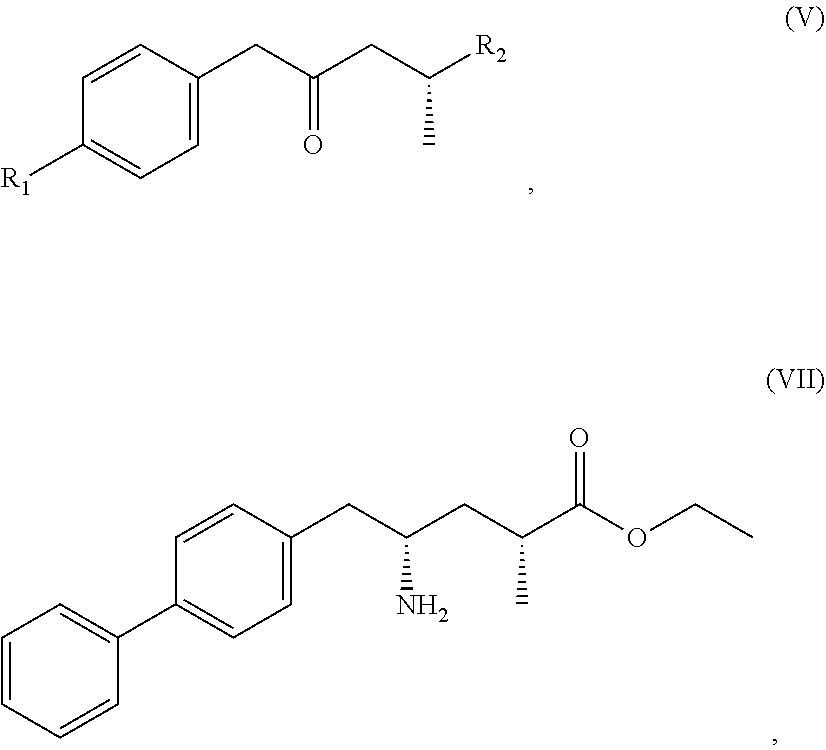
C1=CC=CC(C2=CC=C(CC(CC(C(OCC)=O)C)N)C=C2)=C1.C1([R1])=CC=C(CC(CC([R2])C)=O)C=C1
